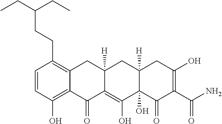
C1=CC(O)=C2C(=C1CCC(CC)CC)CC1([H])C(=C(O)C3(O)C([H])(C1)CC(O)=C(C(N)=O)C3=O)C2=O
